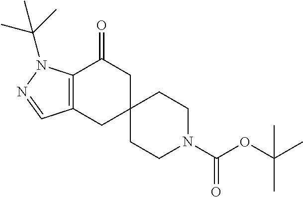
C12=C(CC3(CC1=O)CCN(C(OC(C)(C)C)=O)CC3)C=NN2C(C)(C)C
